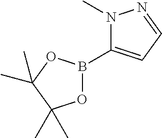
N1(C)C(B2OC(C)(C)C(C)(C)O2)=CC=N1
